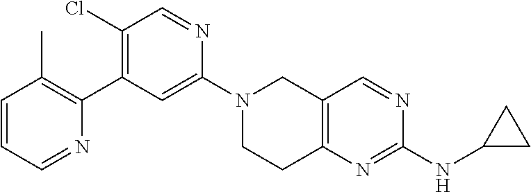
C1=CC=NC(C2=C(Cl)C=NC(N3CCC4=C(C3)C=NC(NC3CC3)=N4)=C2)=C1C
